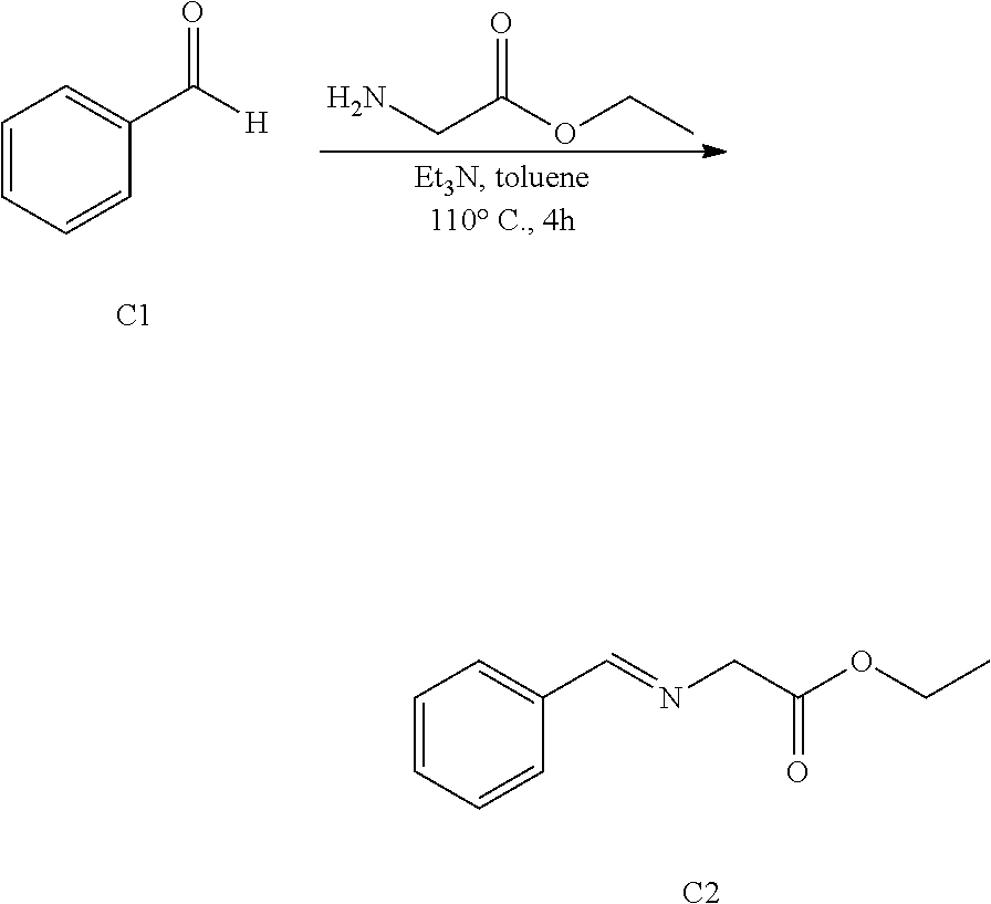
O=C(OCC)CN.C1=CC=CC(C([H])=O)=C1.[C1].C1=CC=CC(C=NCC(OCC)=O)=C1.[C2]
